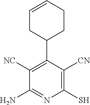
C1=CCCC(C2=C([NC])C(N)=NC(S)=C2[CN])C1
